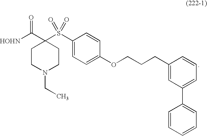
[HOHN]C(C1(S(C2=CC=C(OCCCC3=CC(C4=CC=CC=C4)=CC=C3)C=C2)(=O)=O)CCN(CC)CC1)=O
